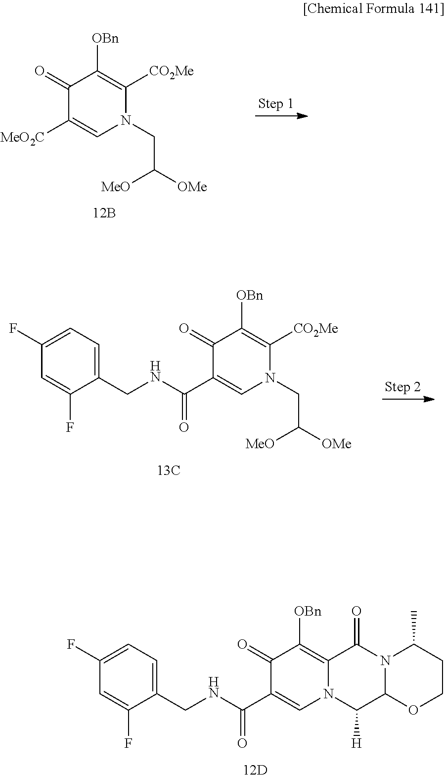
C1(CNC(C2=CN(CC([OMe])[MeO])C([CO2Me])=C([OBn])C2=O)=O)=CC=C(F)C=C1F.C1(=O)C(C(NCC2=CC=C(F)C=C2F)=O)=CN2C(=C1[OBn])C(=O)N1C(C2[H])OCCC1C.C1(=O)C([MeO2C])=CN(CC([OMe])[MeO])C([CO2Me])=C1[OBn]
